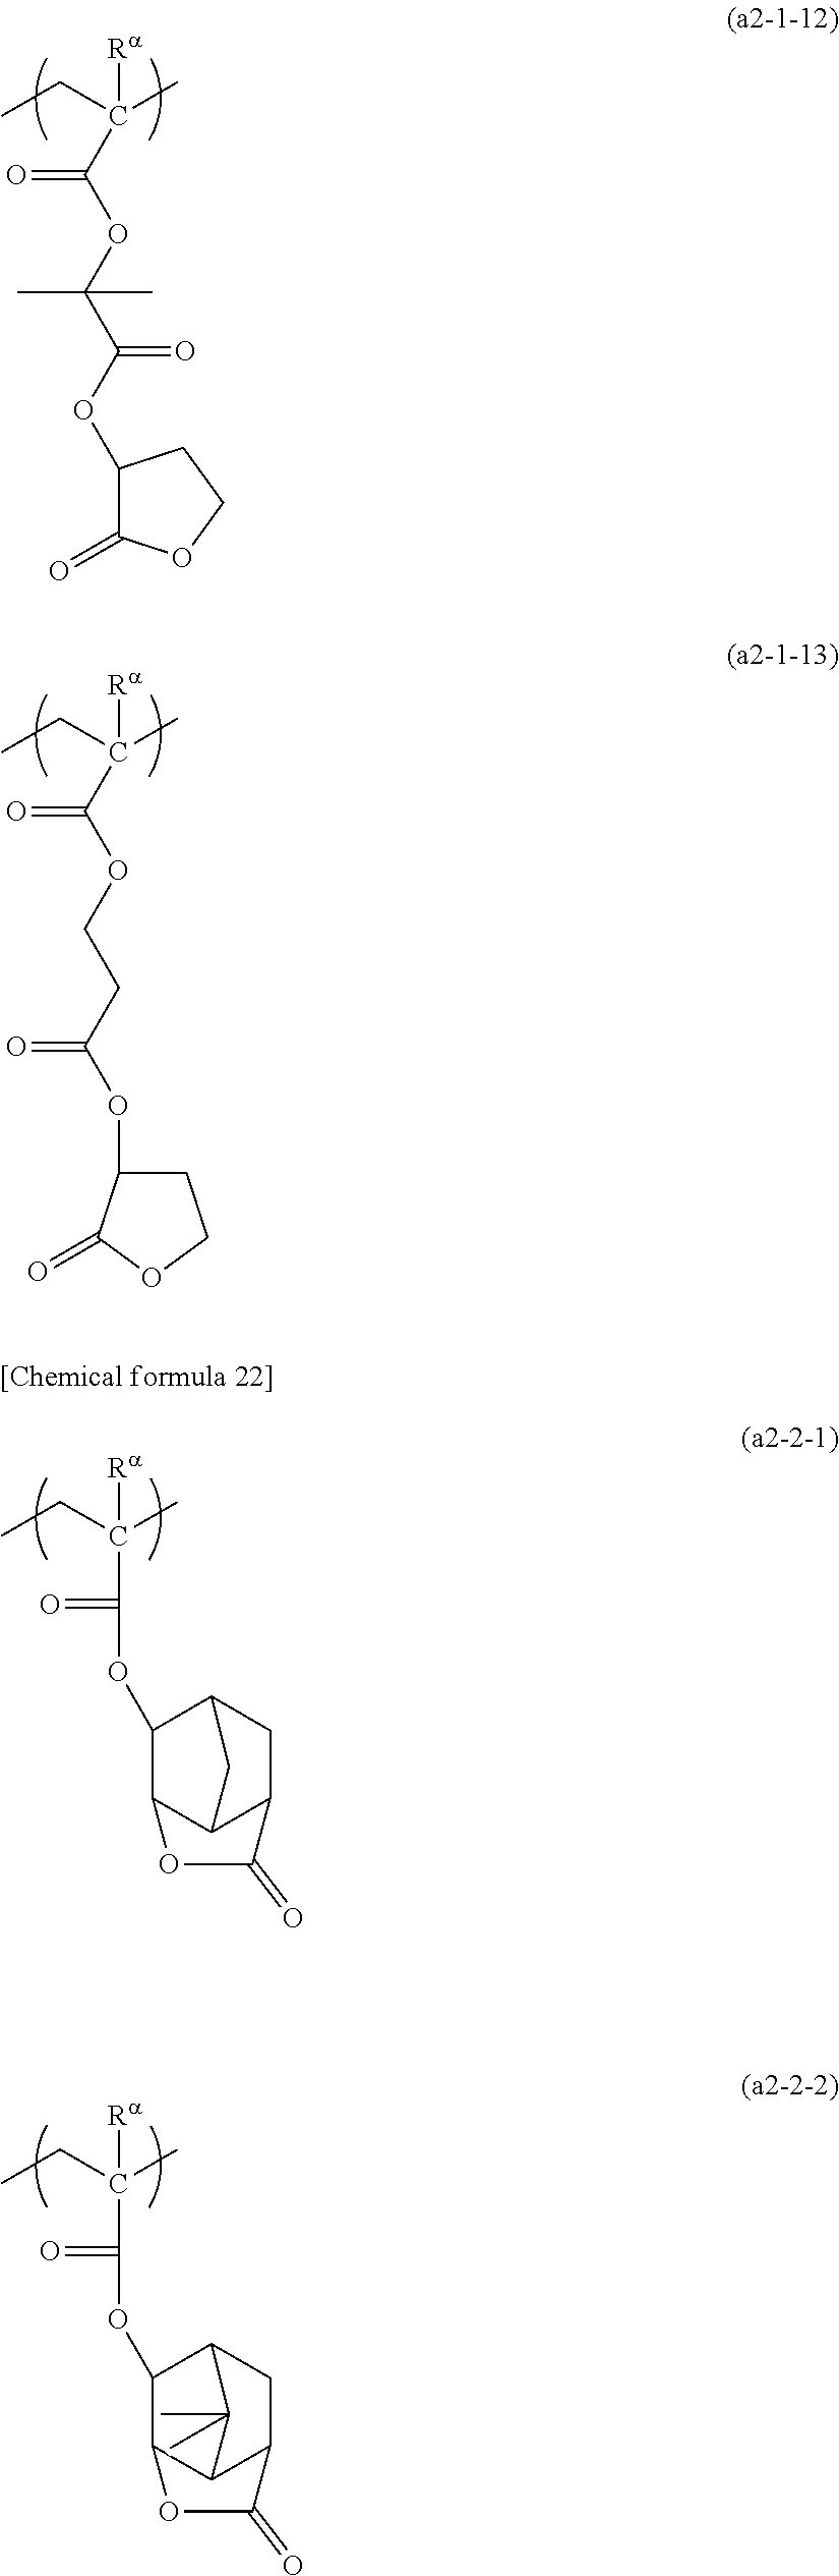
C1(=O)OCCC1OC(C(OC(C(CC)(C)[Ra])=O)(C)C)=O.CCC(C)([Ra])C(OCCC(OC1CCOC1=O)=O)=O.CCC(C)([Ra])C(=O)OC1C2C3C(CC1C3)C(=O)O2.CCC(C)([Ra])C(=O)OC1C2C3C(CC1C3(C)C)C(=O)O2
